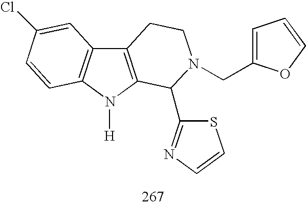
C12=C(N([H])C3=C1C=C(Cl)C=C3)C(C1=NC=CS1)N(CC1=CC=CO1)CC2
